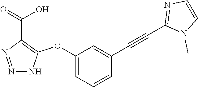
N1=NC(C(=O)O)=C(OC2=CC=CC(C#CC3=NC=CN3C)=C2)N1
